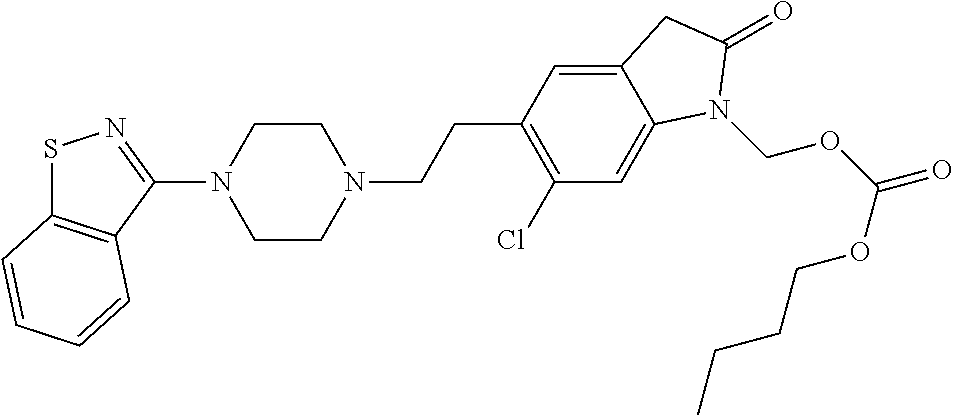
C1CN(CCC2=C(Cl)C=C3C(=C2)CC(=O)N3COC(=O)OCCCC)CCN1C1=NSC2=C1C=CC=C2
